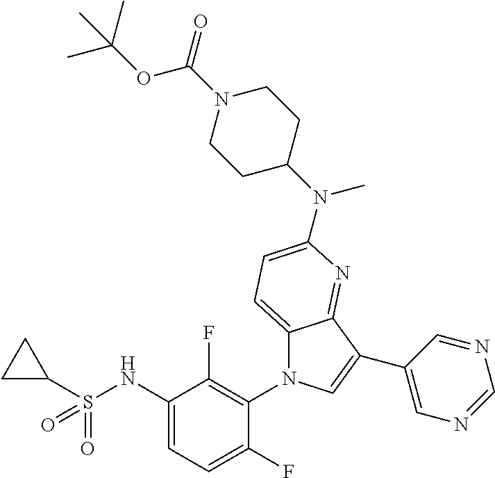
C12=CC=C(N(C3CCN(C(=O)OC(C)(C)C)CC3)C)N=C1C(C1=CN=CN=C1)=CN2C1=C(F)C(NS(C2CC2)(=O)=O)=CC=C1F
